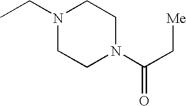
CCN1CCN(C(C[Me])=O)CC1
